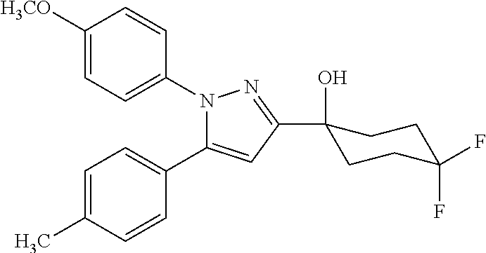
C1=C([H3CO])C=CC(N2C(C3=CC=C(C)C=C3)=CC(C3(O)CCC(F)(F)CC3)=N2)=C1
